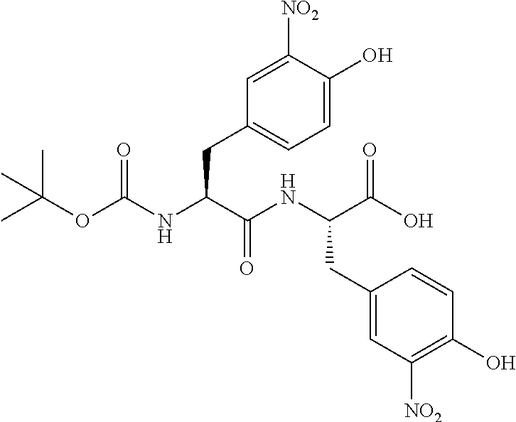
CC(OC(NC(C(NC(C(O)=O)CC1=CC([NO2])=C(O)C=C1)=O)CC1=CC=C(O)C([NO2])=C1)=O)(C)C
